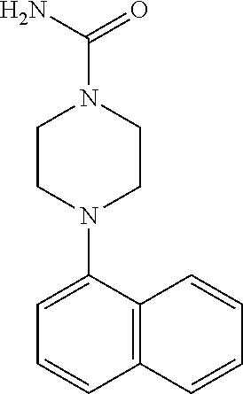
C1CN(C2=CC=CC3=C2C=CC=C3)CCN1C(=O)N
